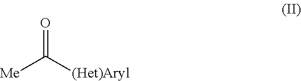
C([Me])([(Het)Aryl])=O
